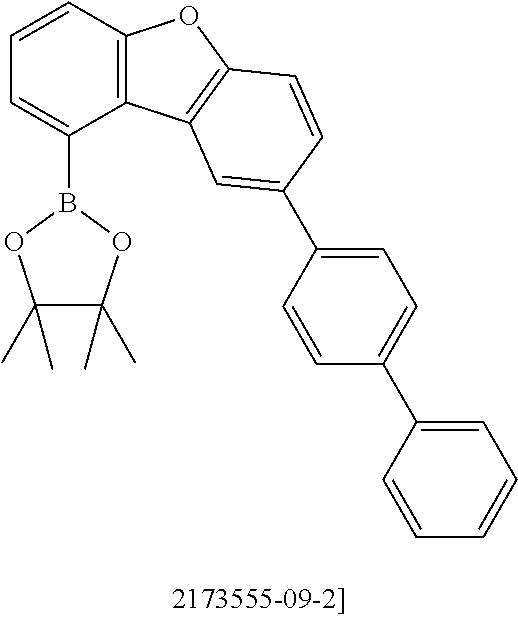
C1(C)(C)C(C)(C)OB(C2=CC=CC3=C2C2=C(O3)C=CC(C3=CC=C(C4=CC=CC=C4)C=C3)=C2)O1
